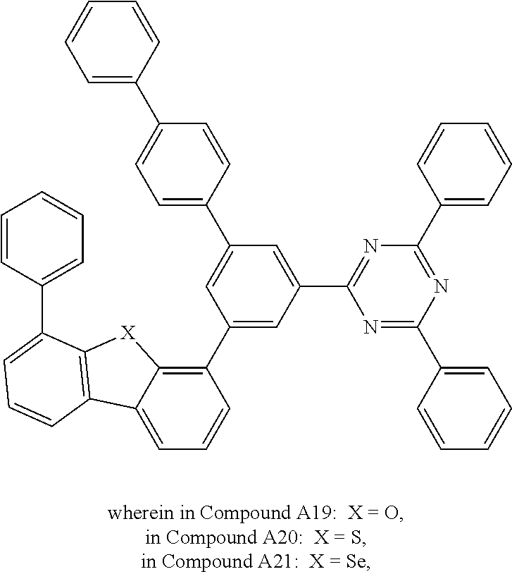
C1=C2C(=C(C3=CC(C4=NC(C5=CC=CC=C5)=NC(C5=CC=CC=C5)=N4)=CC(C4=CC=C(C5=CC=CC=C5)C=C4)=C3)C=C1)[X]C1=C2C=CC=C1C1=CC=CC=C1
